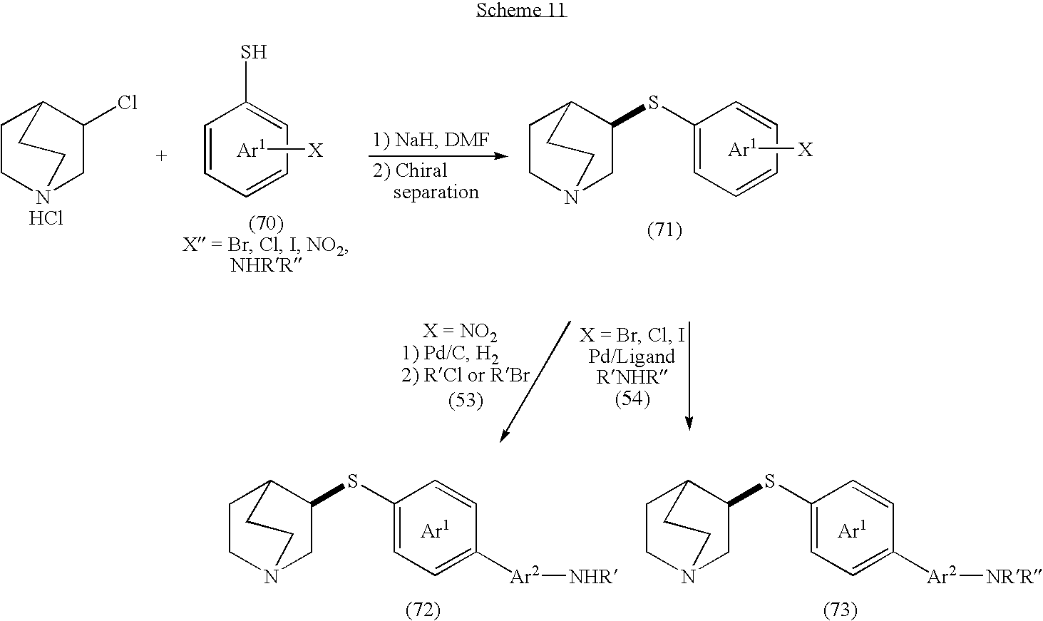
[Ar1][X].C1=CC(S)=CC=C1.[Ar1][X].C1CN2CC(SC3=CC=CC=C3)C1CC2.C1CN2CC(Cl)C1CC2.Cl.[Ar1].C1CN2CC(SC3=CC=C([Ar2][NHR])C=C3)C1CC2.[Ar1].C1CN2CC(SC3=CC=C([Ar2][NRR])C=C3)C1CC2
